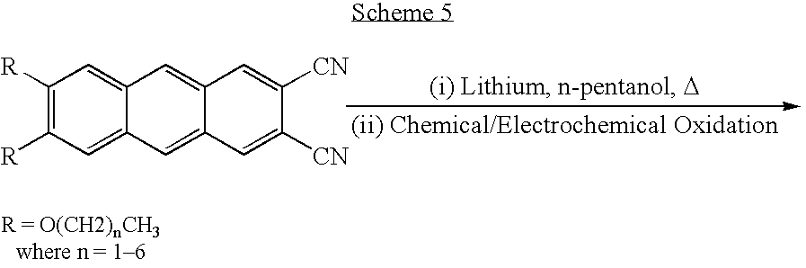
C1([R])=C([R])C=C2C(=C1)C=C1C(=C2)C=C([CN])C([CN])=C1
